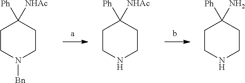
C1CN([Bn])CCC1([Ph])[NHAc].C1CNCCC1([Ph])[NHAc].C1CNCCC1([Ph])N
